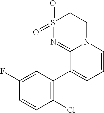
C1S(=O)(=O)N=C2N(C1)C=CC=C2C1=C(Cl)C=CC(F)=C1
